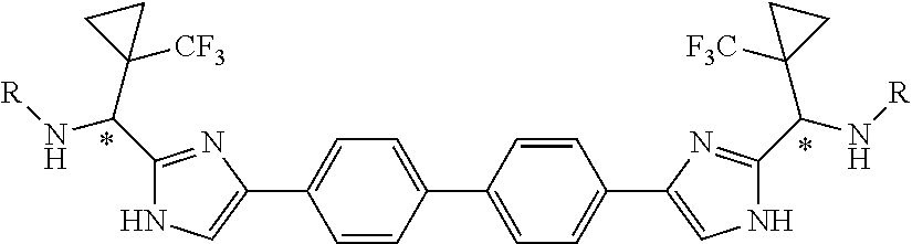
C1=CC(C2=CC=C(C3=CNC(C(N[R])C4([F3C])CC4)=N3)C=C2)=CC=C1C1=CNC(C(C2([CF3])CC2)N[R])=N1
